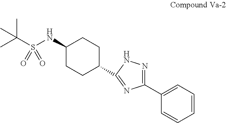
CC(S(NC1CCC(C2=NC(C3=CC=CC=C3)=NN2)CC1)(=O)=O)(C)C
